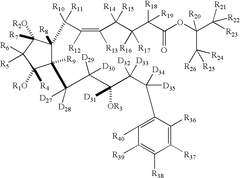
C1(C(C(C(C(C([D35])([D34])C2=C([R40])C([R39])=C([R38])C([R37])=C2[R36])([D32])[D33])([OR3])[D31])([D29])[D30])([D28])[D27])([R9])C([R8])(C([R10])([R11])C(=C([R13])C(C(C(C(OC(C([R23])([R21])[R22])(C([R24])([R26])[R25])[R20])=O)([R18])[R19])([R16])[R17])([R14])[R15])[R12])C([R2O])([R7])C([R6])([R5])C1([R1O])[R4]
